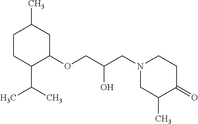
C1CC(C(C)C)C(OCC(O)CN2CC(C)C(=O)CC2)CC1C
